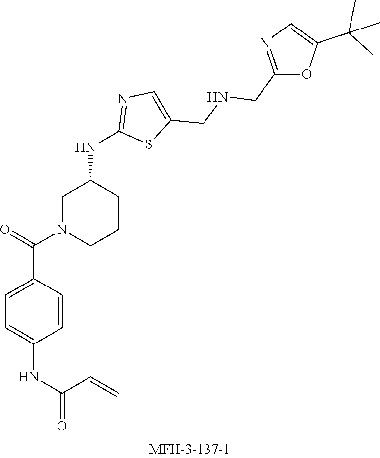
C1N(C(=O)C2=CC=C(NC(=O)C=C)C=C2)CCCC1NC1=NC=C(CNCC2=NC=C(C(C)(C)C)O2)S1
